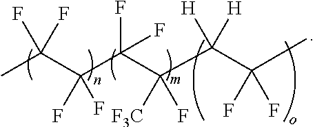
CC(C(C(C(C([H])([H])C(F)(F)C)([F3C])F)(F)F)(F)F)(F)F
